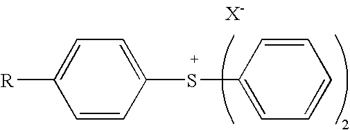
C1([R])=CC=C(SC2=CC=CC=C2)C=C1
